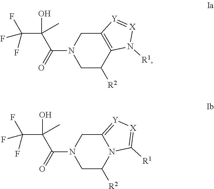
C12=C(CN(C(C(C)(O)C(F)(F)F)=O)CC1[R2])[Y]=[X]N2[R1].N12C(=[Y][X]=C1[R1])CN(C(C(C)(O)C(F)(F)F)=O)CC2[R2]
